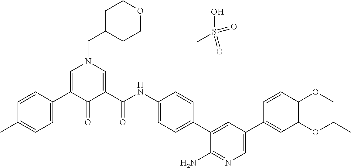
C1=CC(C2=CN(CC3CCOCC3)C=C(C(=O)NC3=CC=C(C4=CC(C5=CC(OCC)=C(OC)C=C5)=CN=C4N)C=C3)C2=O)=CC=C1C.OS(=O)(=O)C
